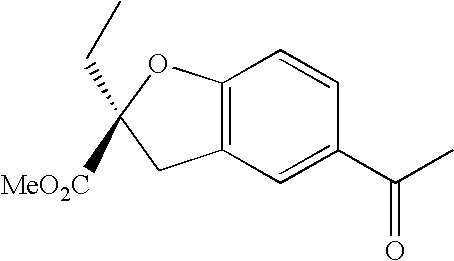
C12=C(C=C(C(C)=O)C=C1)CC([MeO2C])(CC)O2
